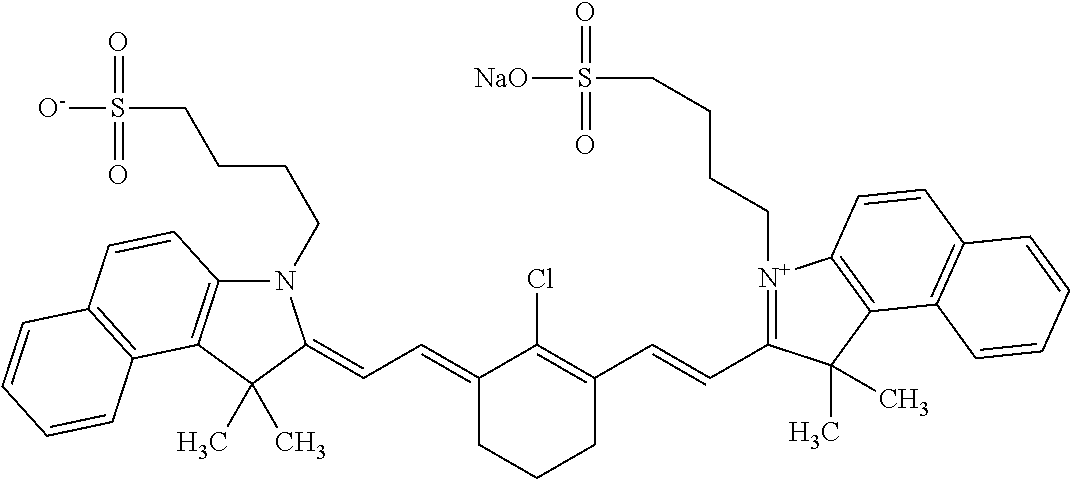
C1(=CC=C2N(CCCCS(=O)(=O)[O-])C3=C(C2(C)C)C2=C(C=C3)C=CC=C2)CCCC(C=CC2=[N+](CCCCS(=O)(=O)[NaO])C3=C(C2(C)C)C2=C(C=C3)C=CC=C2)=C1Cl
